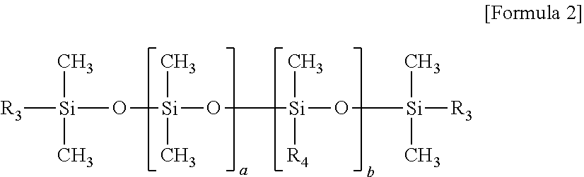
[R3][Si](C)(C)O[Si](C)(C)O[Si](C)([R4])O[Si]([R3])(C)C
